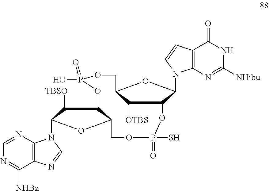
C1([OTBS])C2COP(O)(=O)OC3C([TBSO])C(N4C5=C(C([NHBz])=NC=N5)N=C4)OC3COP(S)(=O)OC1C(N1C3=C(C(=O)NC([NHibu])=N3)C=C1)O2
